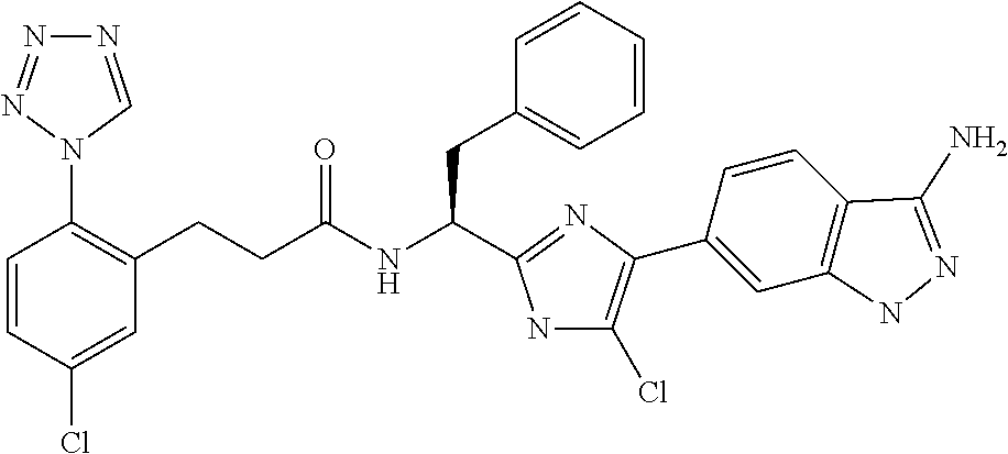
C1=CC(Cl)=CC(CCC(NC(CC2=CC=CC=C2)C2=NC(C3=CC4=C(C=C3)C(N)=NN4)=C(Cl)N2)=O)=C1N1C=NN=N1
